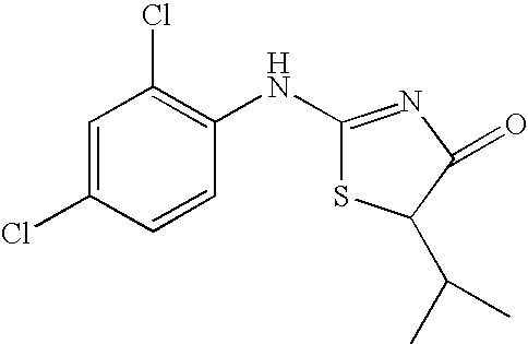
C1=C(Cl)C=CC(NC2=NC(=O)C(C(C)C)S2)=C1Cl
